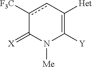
c1([CF3])cC([Het])=C([Y])N([Me])C1=[X]
